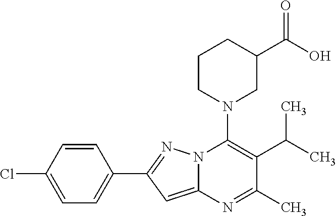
C1=C(Cl)C=CC(C2=NN3C(=C2)N=C(C)C(C(C)C)=C3N2CC(C(O)=O)CCC2)=C1
